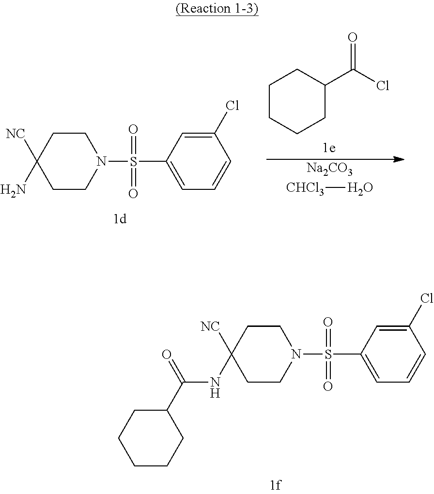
C1([NC])(NC(C2CCCCC2)=O)CCN(S(=O)(=O)C2=CC=CC(Cl)=C2)CC1.C1([NC])(N)CCN(S(=O)(=O)C2=CC=CC(Cl)=C2)CC1.C1CCCC(C(Cl)=O)C1.[Na2CO3].[CHCl3]O
